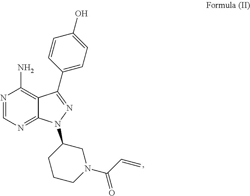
N1=CN=C2C(=C1N)C(C1=CC=C(O)C=C1)=NN2C1CCCN(C(=O)C=C)C1
